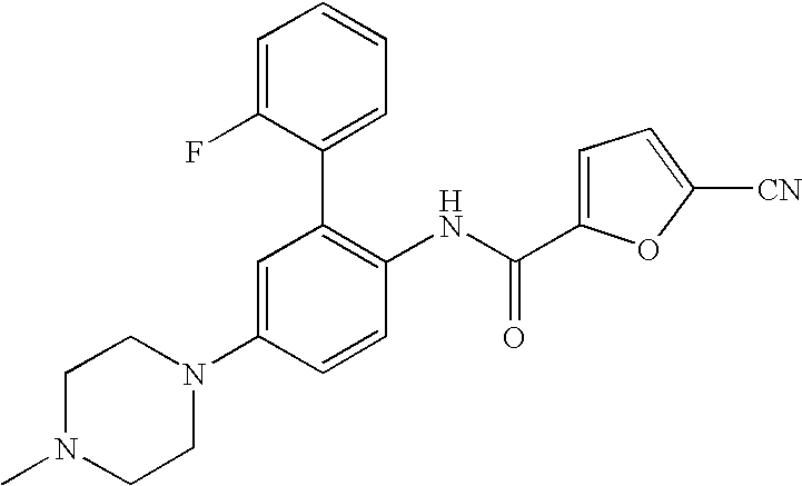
C1=C(N2CCN(C)CC2)C=CC(NC(C2=CC=C([CN])O2)=O)=C1C1=CC=CC=C1F
